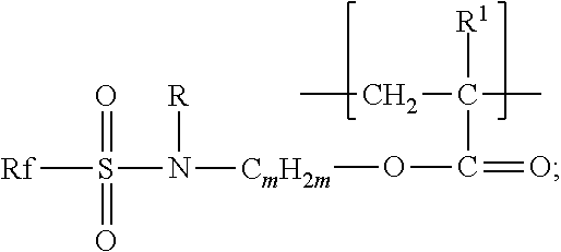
CCC(C)([R1])C(=O)O[CmH2m]N(S([Rf])(=O)=O)[R]
